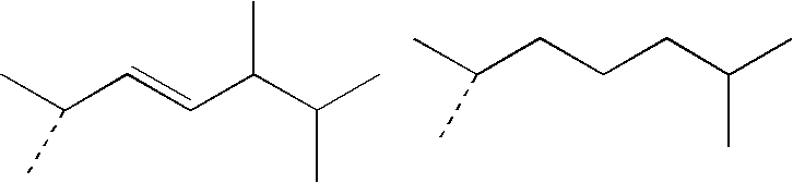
C(C=CC(C(C)C)C)(C)C.C(CCCC(C)C)(C)C
